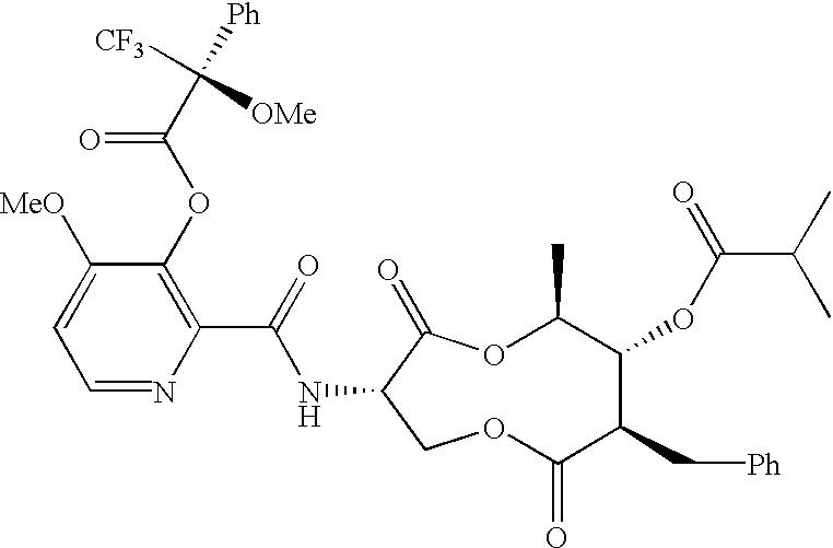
N(C1COC(=O)C(C[Ph])C(OC(C(C)C)=O)C(C)OC1=O)C(C1=C(OC(C([Ph])([CF3])[OMe])=O)C([MeO])=CC=N1)=O
